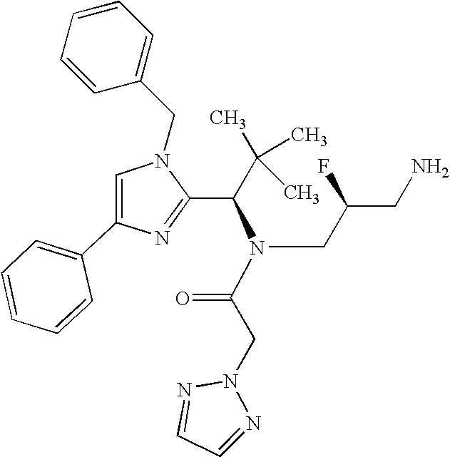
C1=C(C2=CC=CC=C2)N=C(C(C(C)(C)C)N(C(CN2N=CC=N2)=O)CC(CN)F)N1CC1=CC=CC=C1
